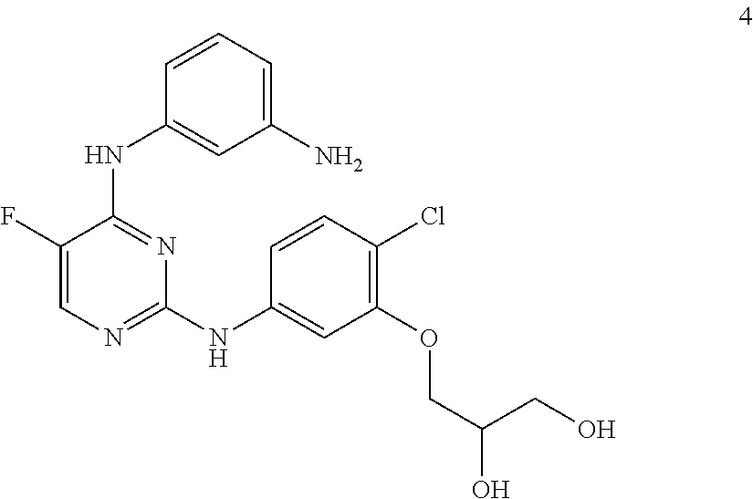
C1(F)=CN=C(NC2=CC(OCC(O)CO)=C(Cl)C=C2)N=C1NC1=CC(N)=CC=C1
